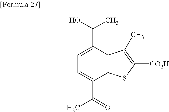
C12=C(C(C(=O)C)=CC=C1C(C)O)SC([CO2H])=C2C
